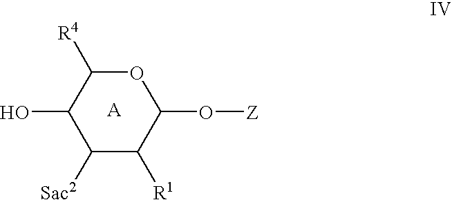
C1(O)C([Sac2])C([R1])C(O[Z])OC1[R4]
